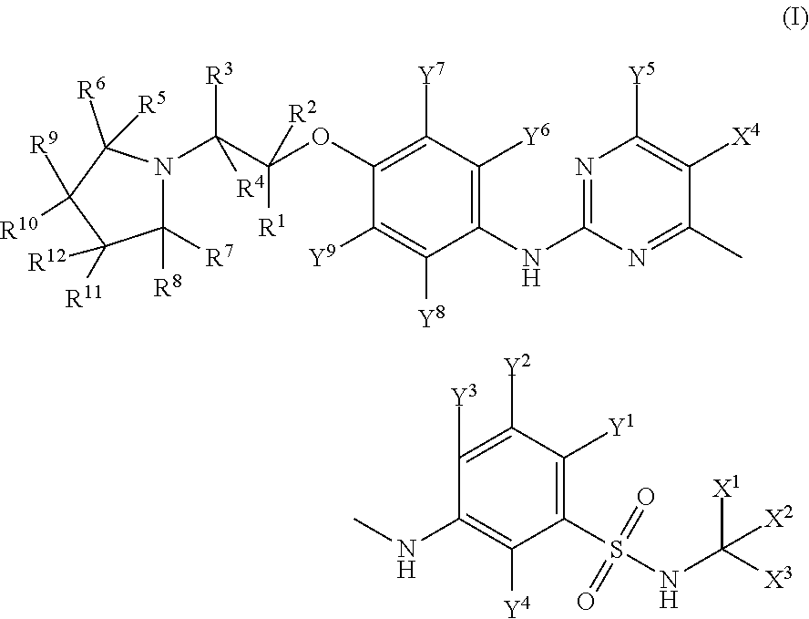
N(C1=C([Y4])C(S(NC([X1])([X3])[X2])(=O)=O)=C([Y1])C([Y2])=C1[Y3])C.C1([R8])([R7])N(C(C(OC2=C([Y7])C([Y6])=C(NC3=NC([Y5])=C([X4])C(C)=N3)C([Y8])=C2[Y9])([R1])[R2])([R3])[R4])C([R6])([R5])C([R9])([R10])C1([R11])[R12]
